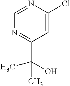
N1=C(C(O)(C)C)C=C(Cl)N=C1
